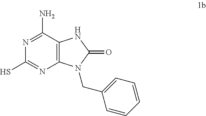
C12=C(C(N)=NC(S)=N1)NC(=O)N2CC1=CC=CC=C1
